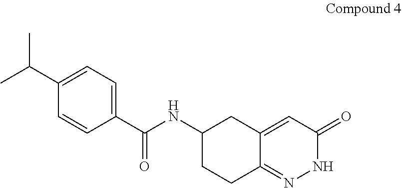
C1=C(C(C)C)C=CC(C(NC2CC3=CC(=O)NN=C3CC2)=O)=C1
